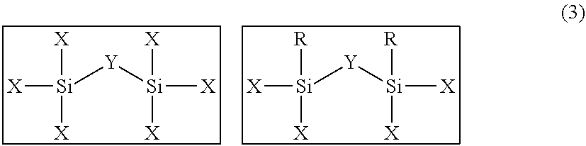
[X][Si]([X])([X])[Y][Si]([X])([X])[X].[X][Si]([R])([X])[Y][Si]([R])([X])[X]
